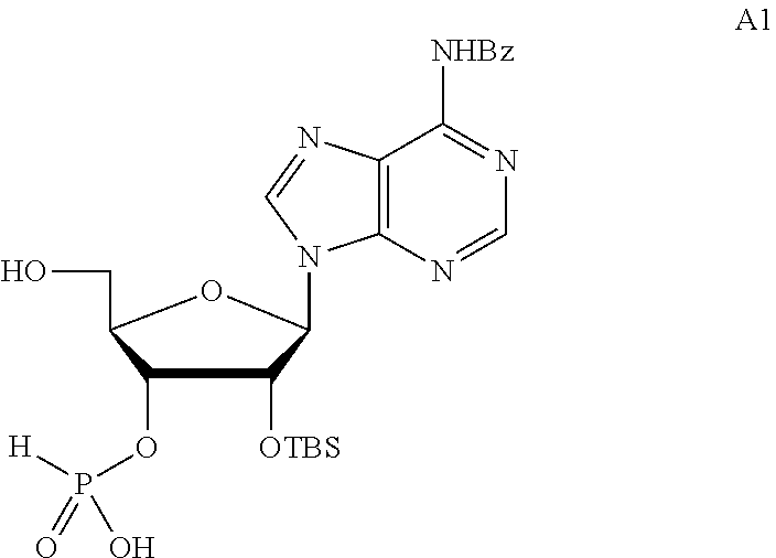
N1=C([NHBz])C2=C(N=C1)N(C1C([OTBS])C(OP([H])(=O)O)C(CO)O1)C=N2
